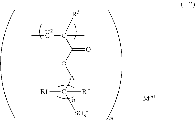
C([R5])(C(O[A]C([SO3-])([Rf])[Rf])=O)(CC)C
